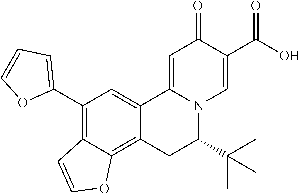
O=C1C(C(O)=O)=CN2C(=C1)C1=CC(C3=CC=CO3)=C3C(=C1CC2C(C)(C)C)OC=C3
